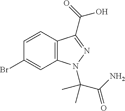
C1(Br)=CC2=C(C=C1)C(C(=O)O)=NN2C(C)(C(N)=O)C
